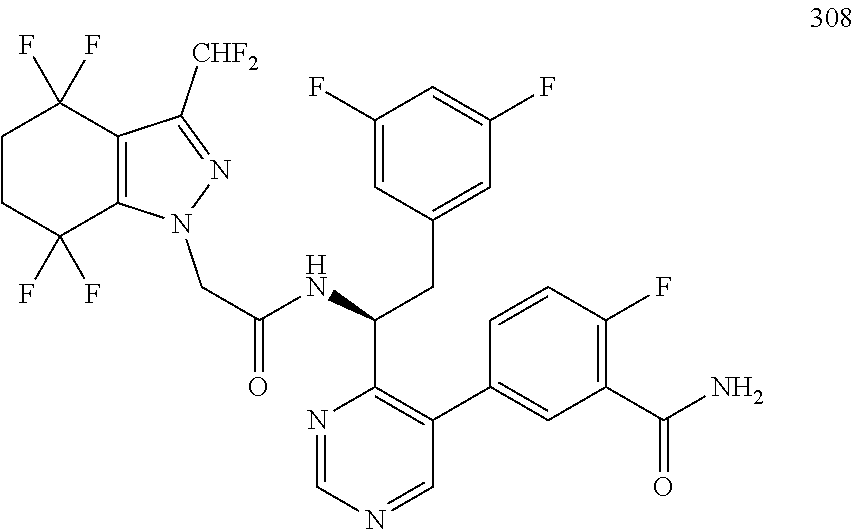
C12=C(N(CC(NC(CC3=CC(F)=CC(F)=C3)C3=C(C4=CC(C(N)=O)=C(F)C=C4)C=NC=N3)=O)N=C1[CHF2])C(F)(F)CCC2(F)F
